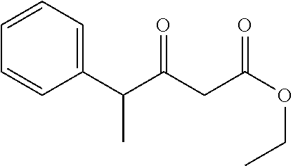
C1(C(C(CC(OCC)=O)=O)C)=CC=CC=C1
